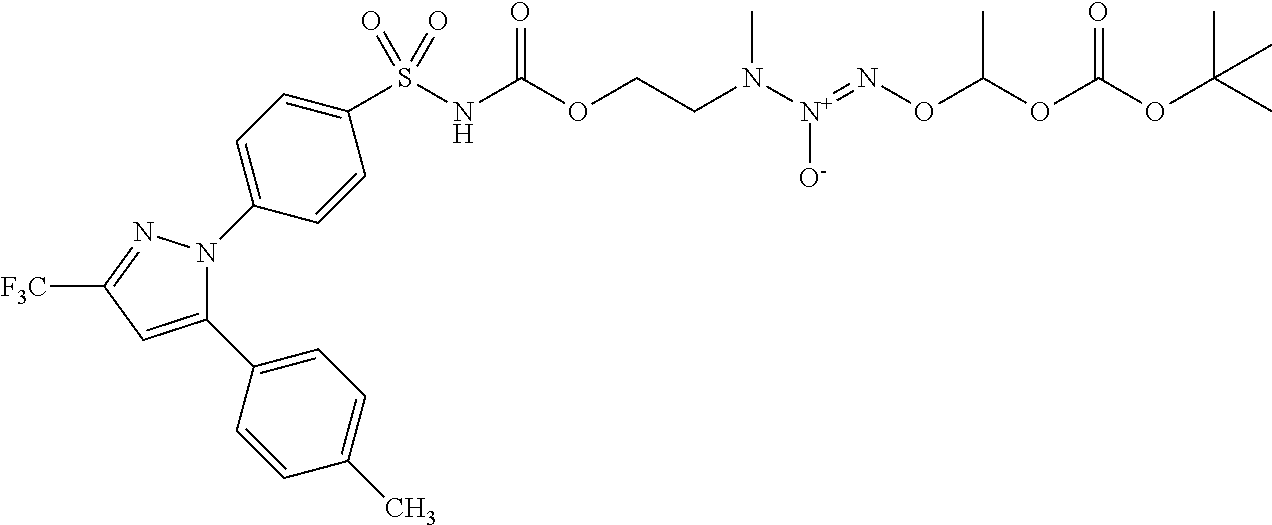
C1(C2=CC=C(C)C=C2)=CC([F3C])=NN1C1=CC=C(S(NC(OCCN([N+](=NOC(OC(OC(C)(C)C)=O)C)[O-])C)=O)(=O)=O)C=C1
